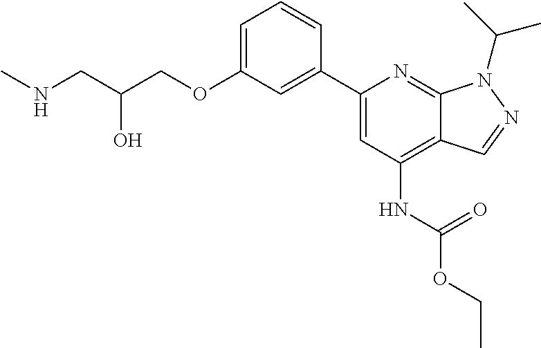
CNCC(COC1=CC=CC(C2=CC(NC(OCC)=O)=C3C(=N2)N(C(C)C)N=C3)=C1)O
